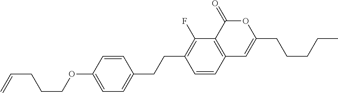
C12=C(C(=O)OC(CCCCC)=C1)C(F)=C(CCC1=CC=C(OCCCC=C)C=C1)C=C2
